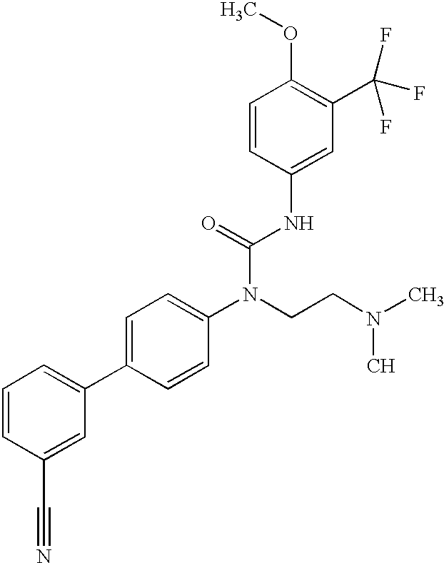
C1=CC(C#N)=CC(C2=CC=C(N(CCN(C)C)C(=O)NC3=CC(C(F)(F)F)=C(OC)C=C3)C=C2)=C1
